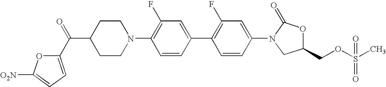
C1CN(C2=C(F)C=C(C3=C(F)C=C(N4C(=O)OC(COS(C)(=O)=O)C4)C=C3)C=C2)CCC1C(C1=CC=C([O2N])O1)=O
